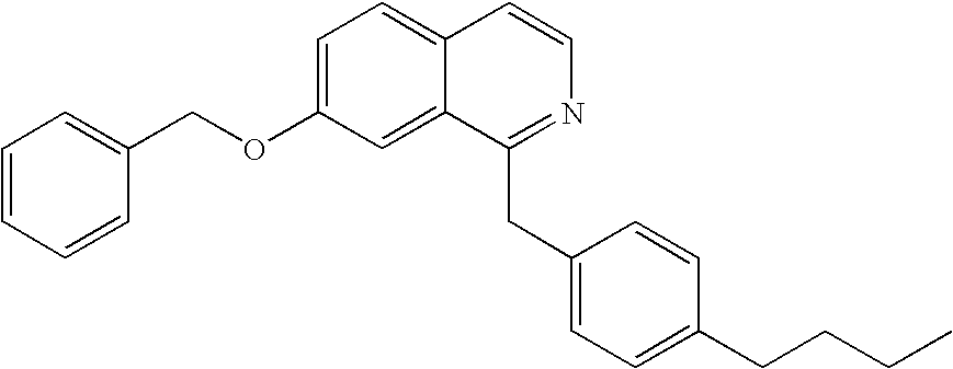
C1=C(OCC2=CC=CC=C2)C=C2C(=C1)C=CN=C2CC1=CC=C(CCCC)C=C1
